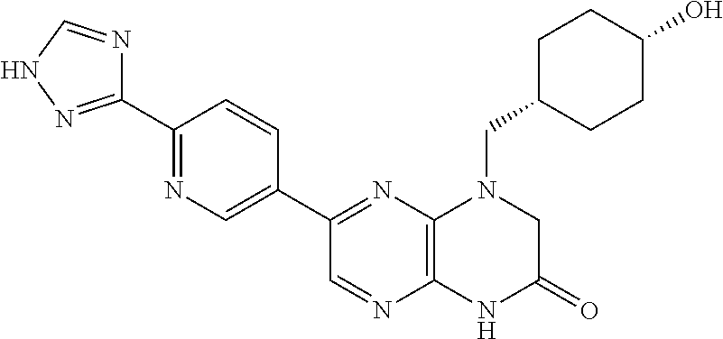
C12=C(N=C(C3=CN=C(C4=NNC=N4)C=C3)C=N1)N(CC1CCC(O)CC1)CC(=O)N2
